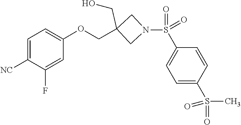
O=S(=O)(C1=CC=C(S(=O)(C)=O)C=C1)N1CC(COC2=CC=C([NC])C(F)=C2)(CO)C1
